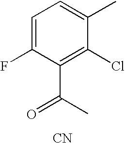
C1=C(F)C(C(C)=O)=C(Cl)C(C)=C1.[CN]
